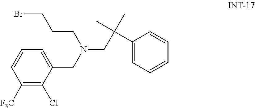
C1([F3C])=C(Cl)C(CN(CC(C)(C)C2=CC=CC=C2)CCCBr)=CC=C1
